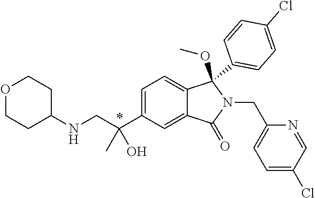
C1=C(C(CNC2CCOCC2)(C)O)C=C2C(=C1)C(C1=CC=C(Cl)C=C1)(OC)N(CC1=CC=C(Cl)C=N1)C2=O
